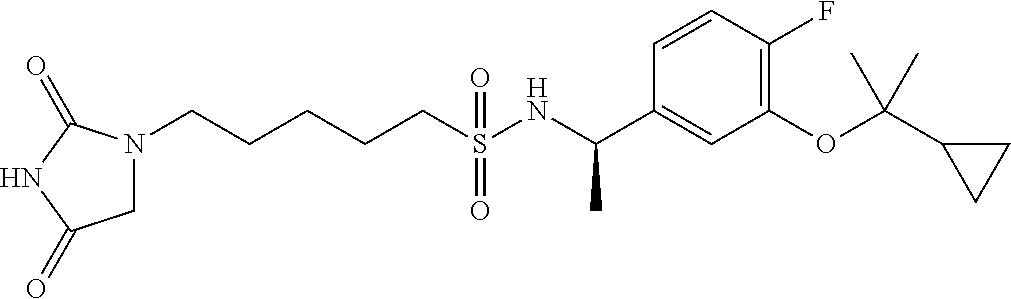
N1(CCCCCS(NC(C2=CC(OC(C3CC3)(C)C)=C(F)C=C2)C)(=O)=O)CC(=O)NC1=O
